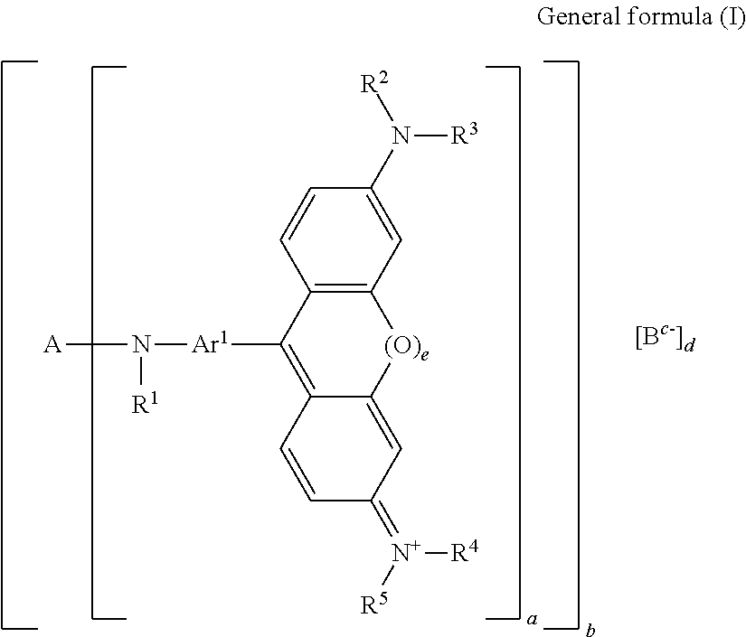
C12=C(C=C(N([R3])[R2])C=C1)[(O)e]C1=CC(=[N+]([R4])[R5])C=CC1=C2[Ar1]N([A])[R1]
